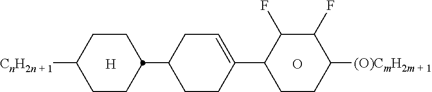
O.[H].C1CC(C2CCC([(O)CmH2m + 1])C(F)C2F)=CCC1C1CCC([CnH2n + 1])CC1
